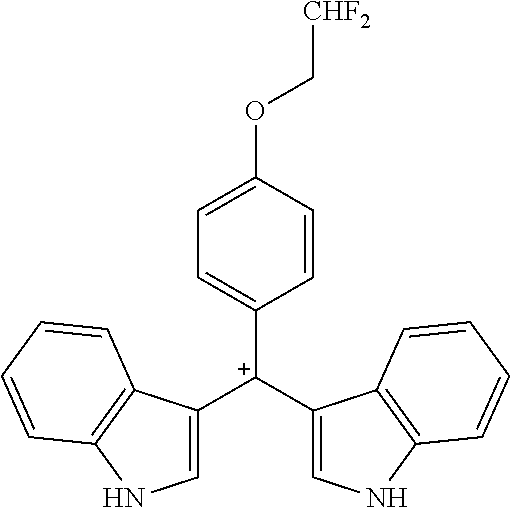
C1([C+](C2=CNC3=C2C=CC=C3)C2=CNC3=C2C=CC=C3)=CC=C(OC[CHF2])C=C1
